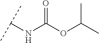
O=C(OC(C)C)NC(C)C
